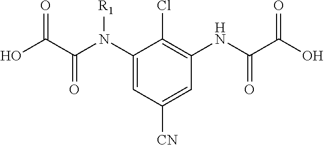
C1=C(N(C(C(O)=O)=O)[R1])C(Cl)=C(NC(C(O)=O)=O)C=C1[CN]
